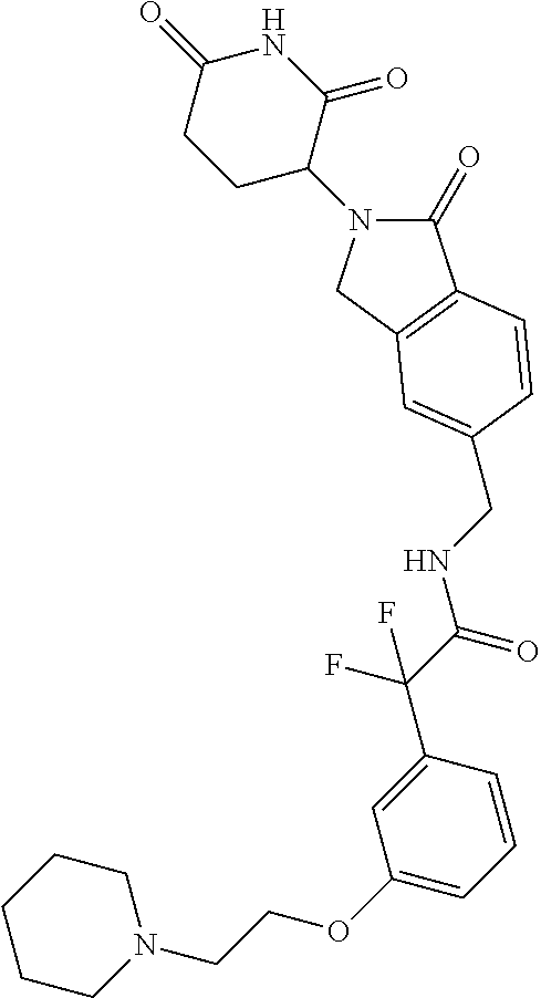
C1(=O)N(C2C(=O)NC(=O)CC2)CC2=C1C=CC(CNC(C(C1=CC(OCCN3CCCCC3)=CC=C1)(F)F)=O)=C2
